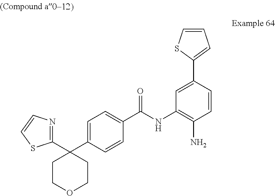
C1=CC(C2=CC=CS2)=CC(NC(C2=CC=C(C3(C4=NC=CS4)CCOCC3)C=C2)=O)=C1N
